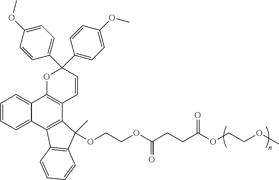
O1C2=C(C=CC1(C1=CC=C(OC)C=C1)C1=CC=C(OC)C=C1)C1=C(C3=CC=CC=C23)C2=C(C1(C)OCCOC(CCC(OCCOC)=O)=O)C=CC=C2
